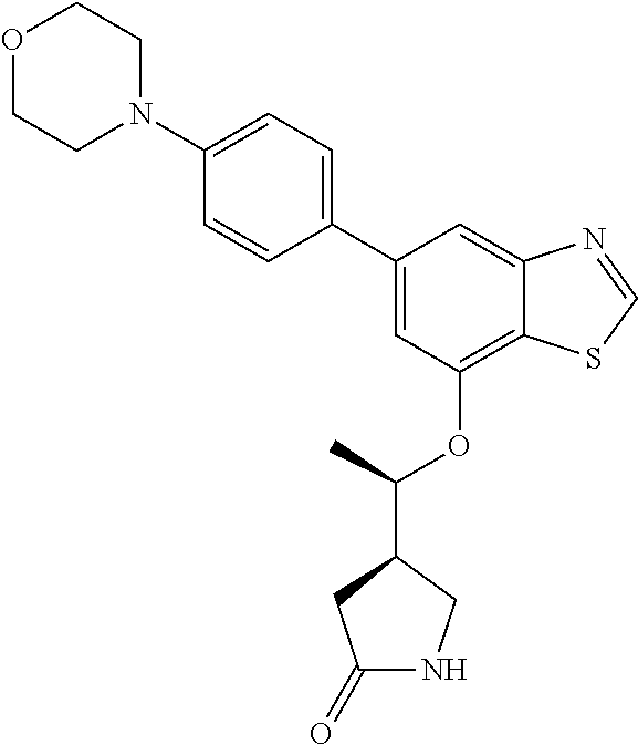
C1=CC(C2=CC(OC(C3CC(=O)NC3)C)=C3C(=C2)N=CS3)=CC=C1N1CCOCC1
